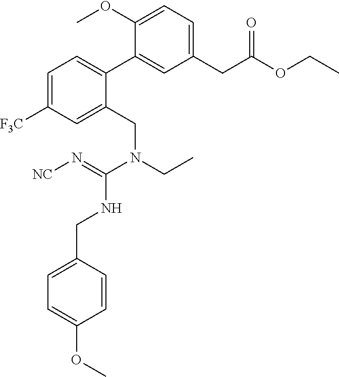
C1(CC(=O)OCC)=CC=C(OC)C(C2=CC=C([F3C])C=C2CN(CC)C(=N[NC])NCC2=CC=C(OC)C=C2)=C1
